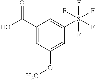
C1(C(O)=O)=CC(OC)=CC(S(F)(F)(F)(F)F)=C1
